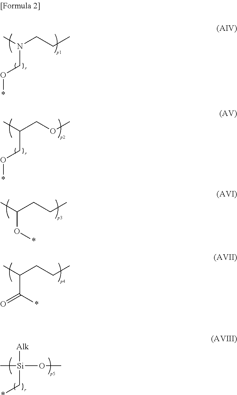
CN(CCC)CO*.CC(COC)CO*.CC(CCC)O*.CC(CCC)C(*)=O.C[Si](OC)([Alk])C*
